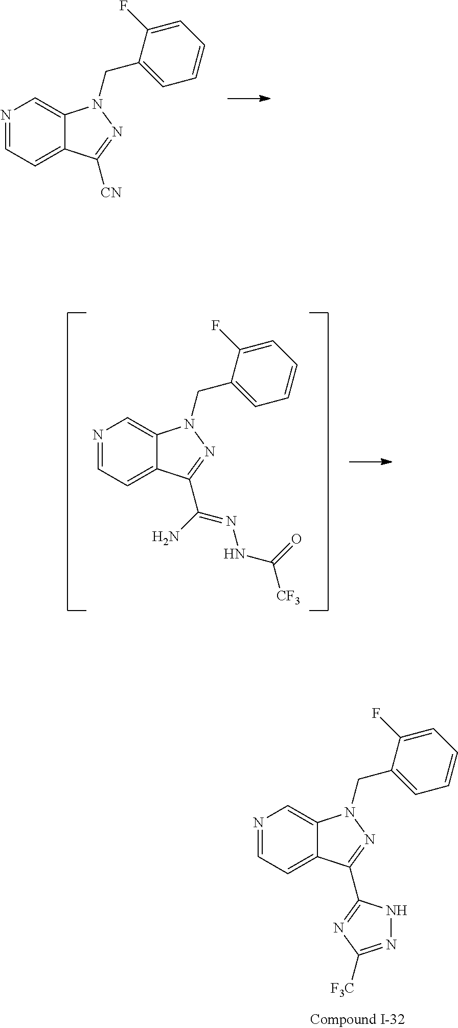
N1=CC=C2C(=C1)N(CC1=CC=CC=C1F)N=C2[CN].N1=CC=C2C(=C1)N(CC1=CC=CC=C1F)N=C2C1=NC([F3C])=NN1.N1=CC=C2C(=C1)N(CC1=CC=CC=C1F)N=C2C(N)=NNC([CF3])=O
